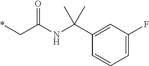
*CC(NC(C1=CC(F)=CC=C1)(C)C)=O
